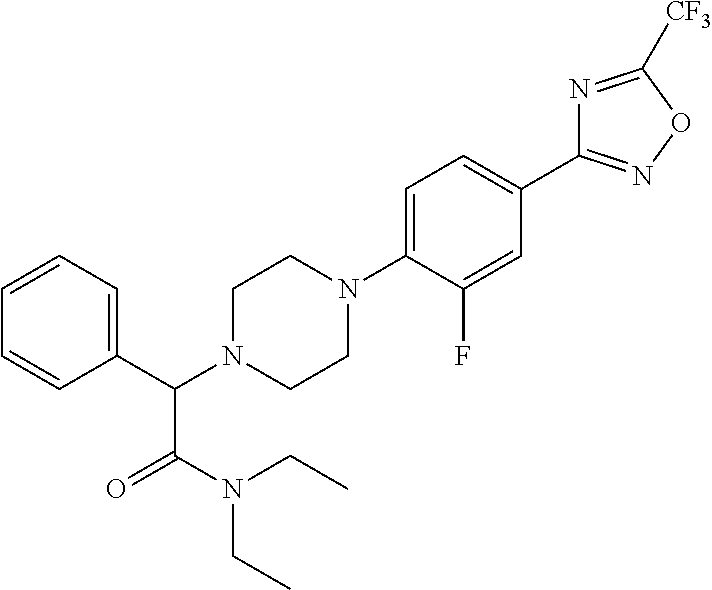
C1(C(N2CCN(C3=CC=C(C4=NOC([CF3])=N4)C=C3F)CC2)C(N(CC)CC)=O)=CC=CC=C1
